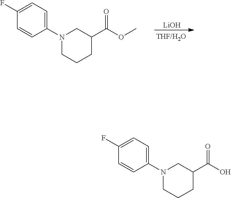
[LiOH].COC(C1CCCN(C2=CC=C(F)C=C2)C1)=O.OC(C1CCCN(C2=CC=C(F)C=C2)C1)=O
